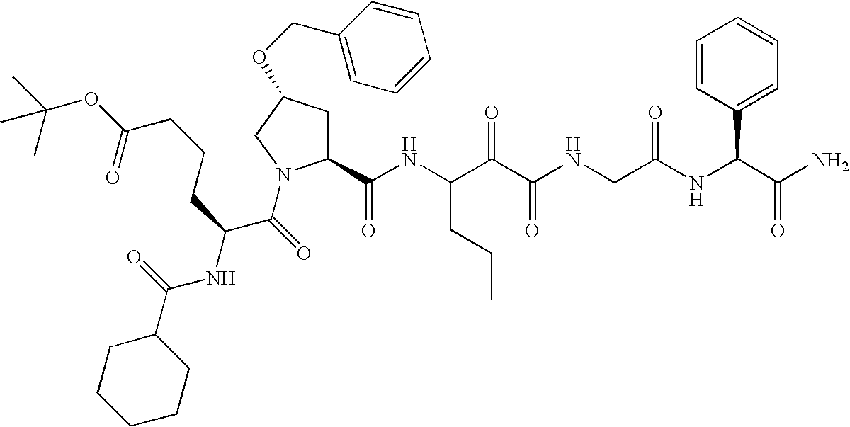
C1(C(NC(C(C(NCC(NC(C(N)=O)C2=CC=CC=C2)=O)=O)=O)CCC)=O)CC(OCC2=CC=CC=C2)CN1C(C(NC(C1CCCCC1)=O)CCCC(=O)OC(C)(C)C)=O
